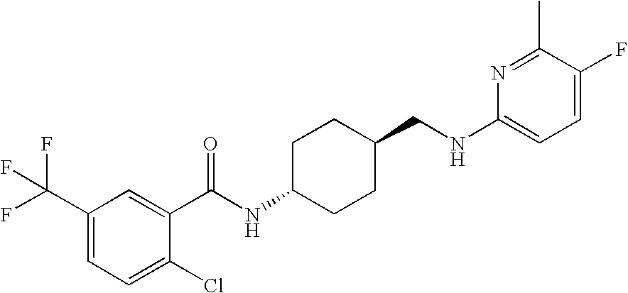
C1(C(F)(F)F)=CC=C(Cl)C(C(NC2CCC(CNC3=CC=C(F)C(C)=N3)CC2)=O)=C1
